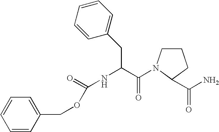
C1=CC(COC(=O)NC(C(=O)N2CCCC2C(N)=O)CC2=CC=CC=C2)=CC=C1
